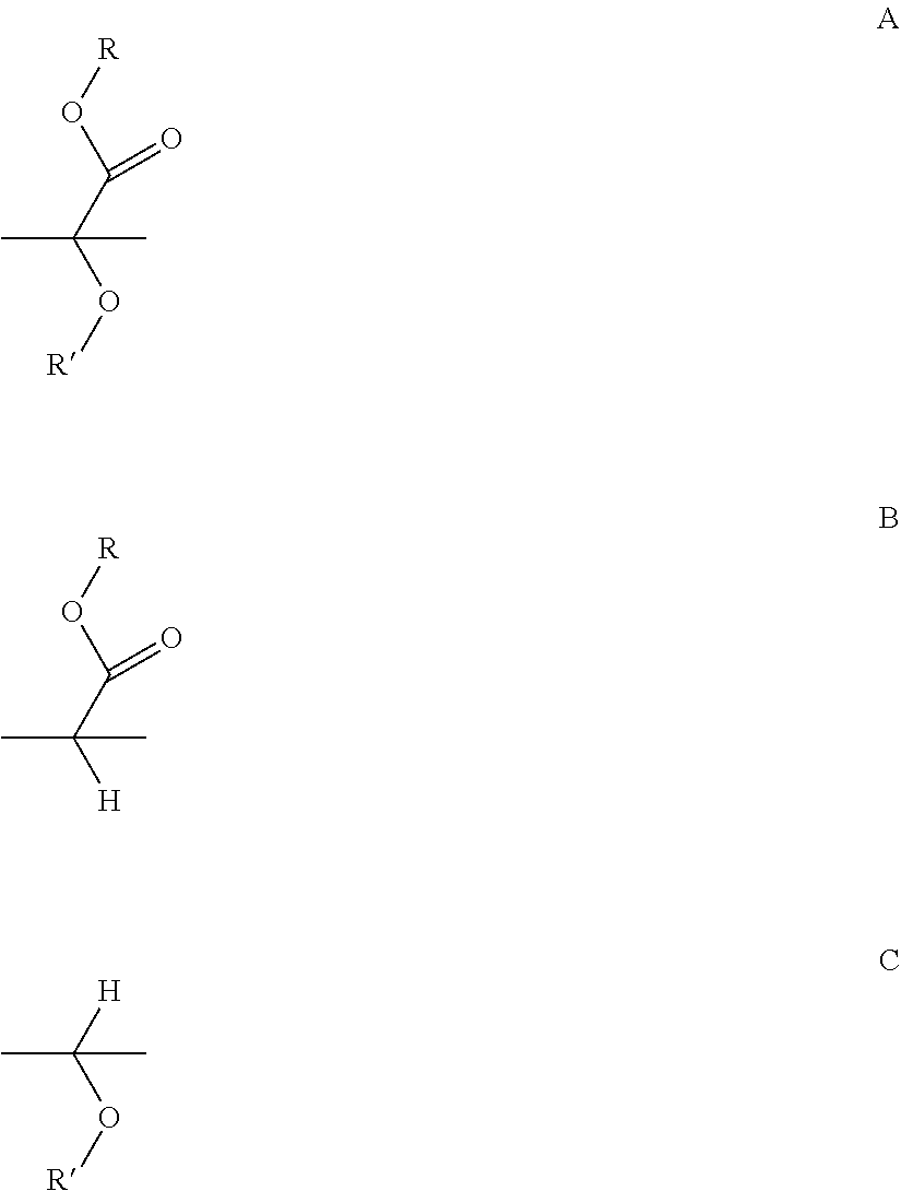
[R]OC(C(O[R])(C)C)=O.[R]OC(C([H])(C)C)=O.[H]C(O[R])(C)C
